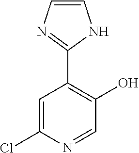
C1=C(Cl)N=CC(O)=C1C1=NC=CN1
